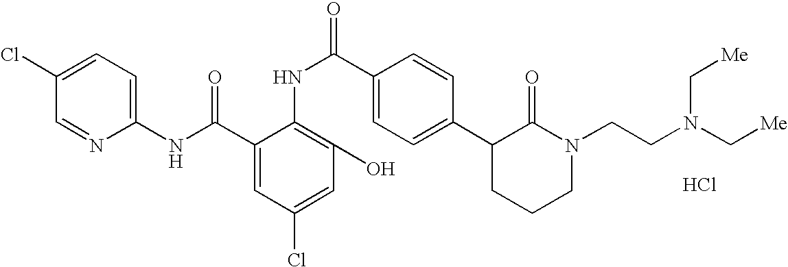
C1(NC(C2=CC(Cl)=CC(O)=C2NC(C2=CC=C(C3CCCN(CCN(C[Me])C[Me])C3=O)C=C2)=O)=O)=CC=C(Cl)C=N1.Cl
